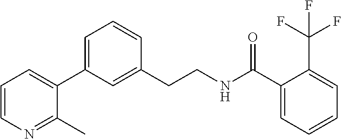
C1=CN=C(C)C(C2=CC=CC(CCNC(C3=CC=CC=C3C(F)(F)F)=O)=C2)=C1
